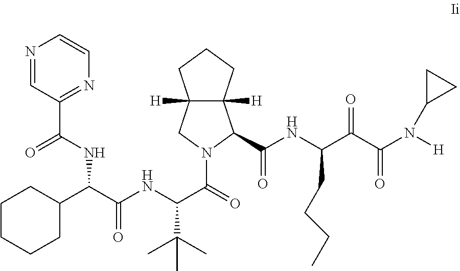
C1CCCC(C(C(NC(C(N2C(C(NC(C(C(=O)N([H])C3CC3)=O)CCCC)=O)C3([H])C([H])(C2)CCC3)=O)C(C)(C)C)=O)NC(C2=NC=CN=C2)=O)C1
